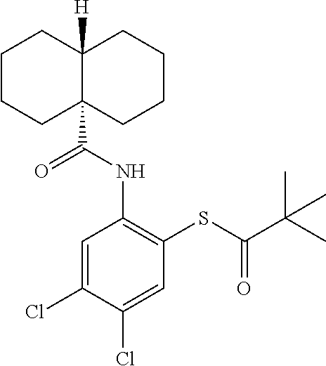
C1=C(Cl)C(Cl)=CC(SC(C(C)(C)C)=O)=C1NC(C12C([H])(CCCC1)CCCC2)=O
